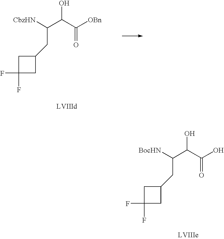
C1C(F)(F)CC1CC(C(C([OBn])=O)O)[CbzHN].C1C(F)(F)CC1CC([BocHN])C(C(O)=O)O
